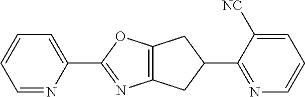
C1=NC(C2=NC3=C(O2)CC(C2=NC=CC=C2[NC])C3)=CC=C1
